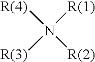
N([R(4)])([R(1)])([R(3)])[R(2)]
